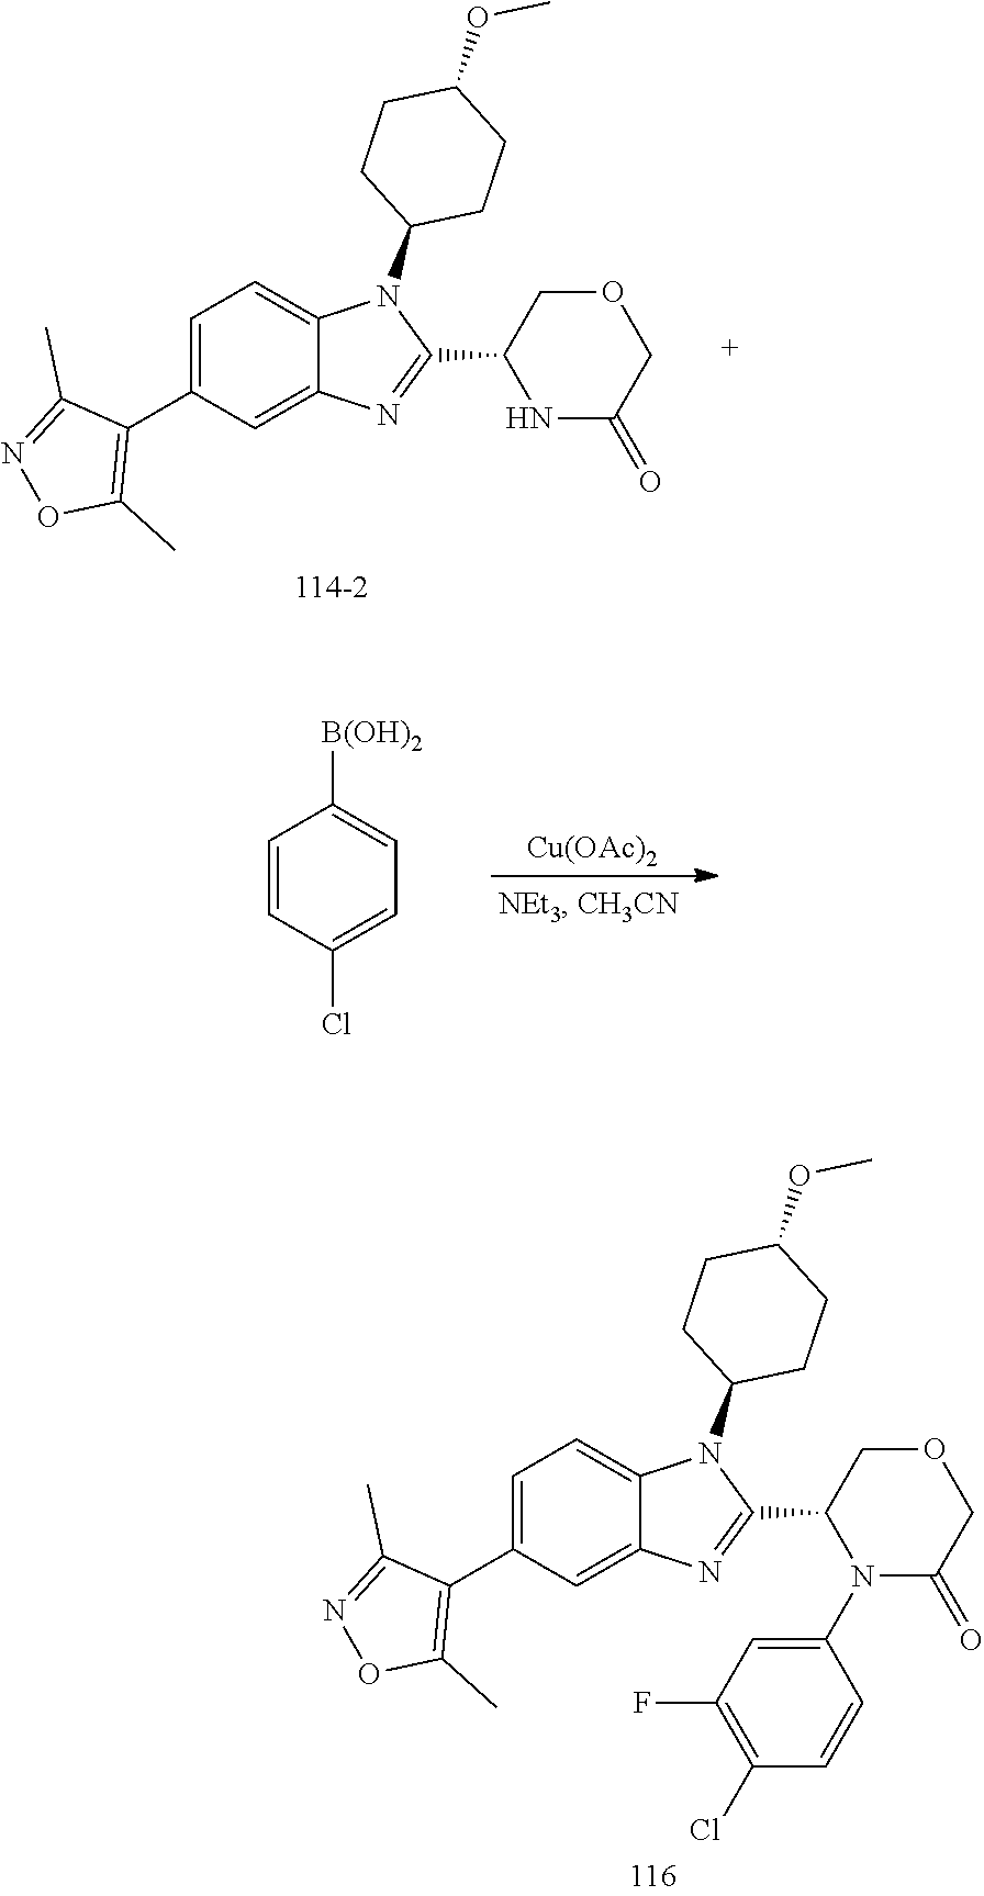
C1(C2N(C3=CC(F)=C(Cl)C=C3)C(=O)COC2)=NC2=CC(C3=C(C)ON=C3C)=CC=C2N1C1CCC(OC)CC1.C1(C2NC(=O)COC2)=NC2=CC(C3=C(C)ON=C3C)=CC=C2N1C1CCC(OC)CC1.C1=CC(Cl)=CC=C1[B(OH)2].[Cu(OAc)2]
